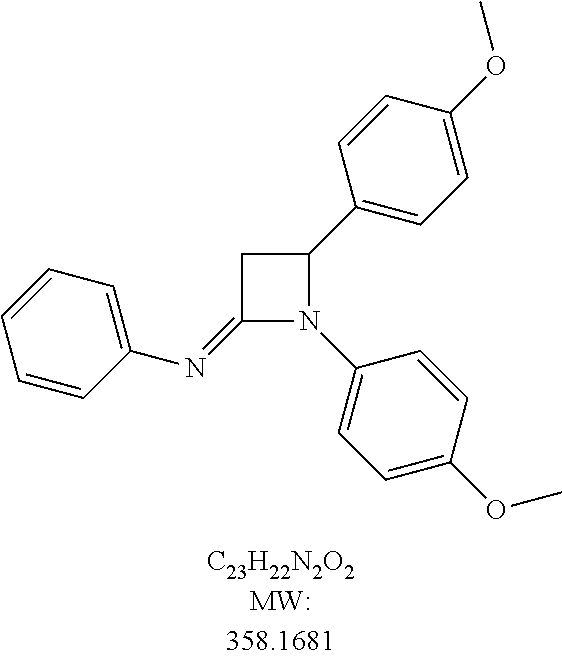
C1(=NC2=CC=CC=C2)N(C2=CC=C(OC)C=C2)C(C2=CC=C(OC)C=C2)C1
